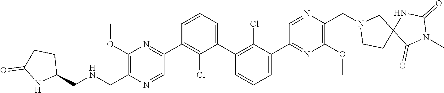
C1(C2=NC(OC)=C(C[HN]CC3CCC(=O)N3)N=C2)=C(Cl)C(C2=C(Cl)C(C3=NC(OC)=C(CN4CCC5(C4)C(=O)N(C)C(=O)N5)N=C3)=CC=C2)=CC=C1
